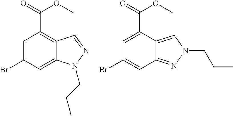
C1=C(Br)C=C2C(=C1C(=O)OC)C=NN2CCC.C1=C(C(=O)OC)C2=CN(CCC)N=C2C=C1Br
